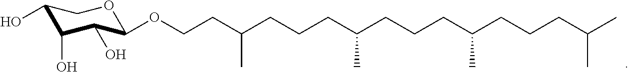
O(CCC(CCCC(CCCC(CCCC(C)C)C)C)C)C1C(O)C(O)C(O)CO1
